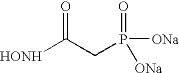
[HONH]C(CP(=O)([ONa])[ONa])=O
